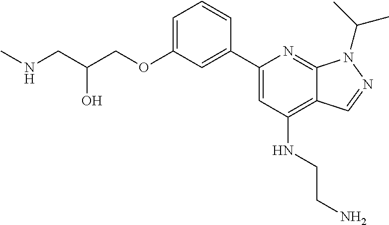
CNCC(COC1=CC=CC(C2=CC(NCCN)=C3C(=N2)N(C(C)C)N=C3)=C1)O
